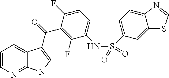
C12=NC=CC=C1C(C(=O)C1=C(F)C(NS(C3=CC=C4C(=C3)SC=N4)(=O)=O)=CC=C1F)=CN2
